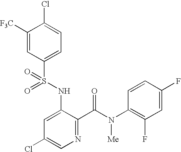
C1([F3C])=CC(S(NC2=CC(Cl)=CN=C2C(=O)N(C2=C(F)C=C(F)C=C2)[Me])(=O)=O)=CC=C1Cl
